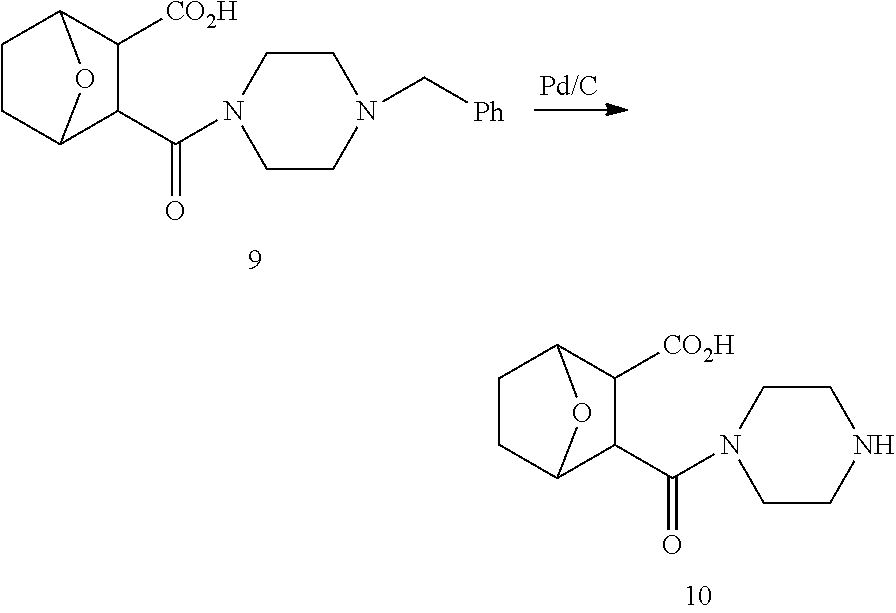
C1CC2C(C(=O)N3CCNCC3)C([CO2H])C1O2.C1CC2C(C(=O)N3CCN(C[Ph])CC3)C([CO2H])C1O2
